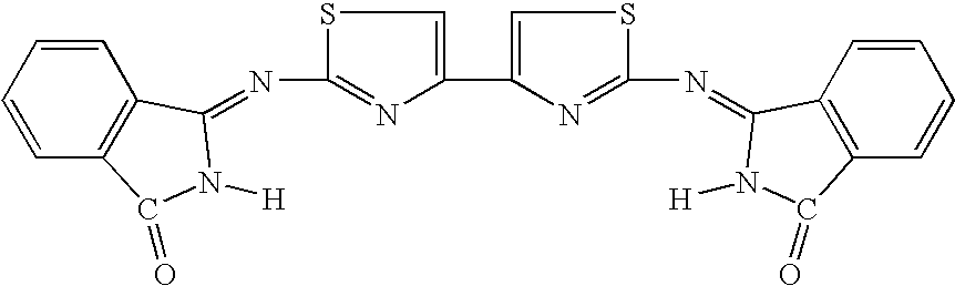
C1=CC=CC2=C1C(=NC1=NC(C3=CSC(N=C4C5=C(C=CC=C5)C(=O)N4[H])=N3)=CS1)N([H])C2=O
